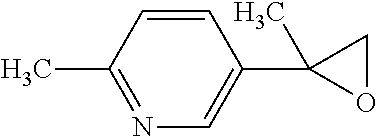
C1=CC(C)=NC=C1C1(C)OC1
